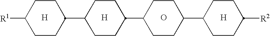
[H].[H].O.[H].C1([R1])CCC(C2CCC(C3CCC(C4CCC([R2])CC4)CC3)CC2)CC1
